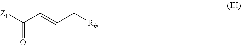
[Z1]C(C=CC[Rb])=O
